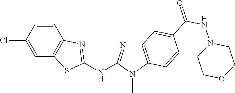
C1(Cl)=CC2=C(C=C1)N=C(NC1=NC3=C(N1C)C=CC(C(NN1CCOCC1)=O)=C3)S2
